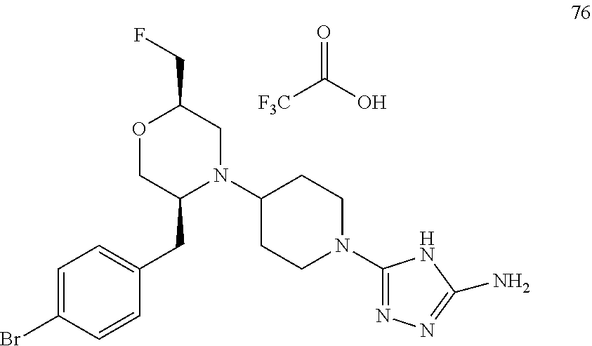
C1(N2CCC(N3C(CC4=CC=C(Br)C=C4)COC(CF)C3)CC2)=NN=C(N)N1.[F3C]C(=O)O
